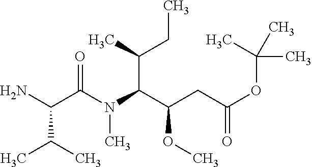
NC(C(N(C(C(CC(=O)OC(C)(C)C)OC)C(C)CC)C)=O)C(C)C
